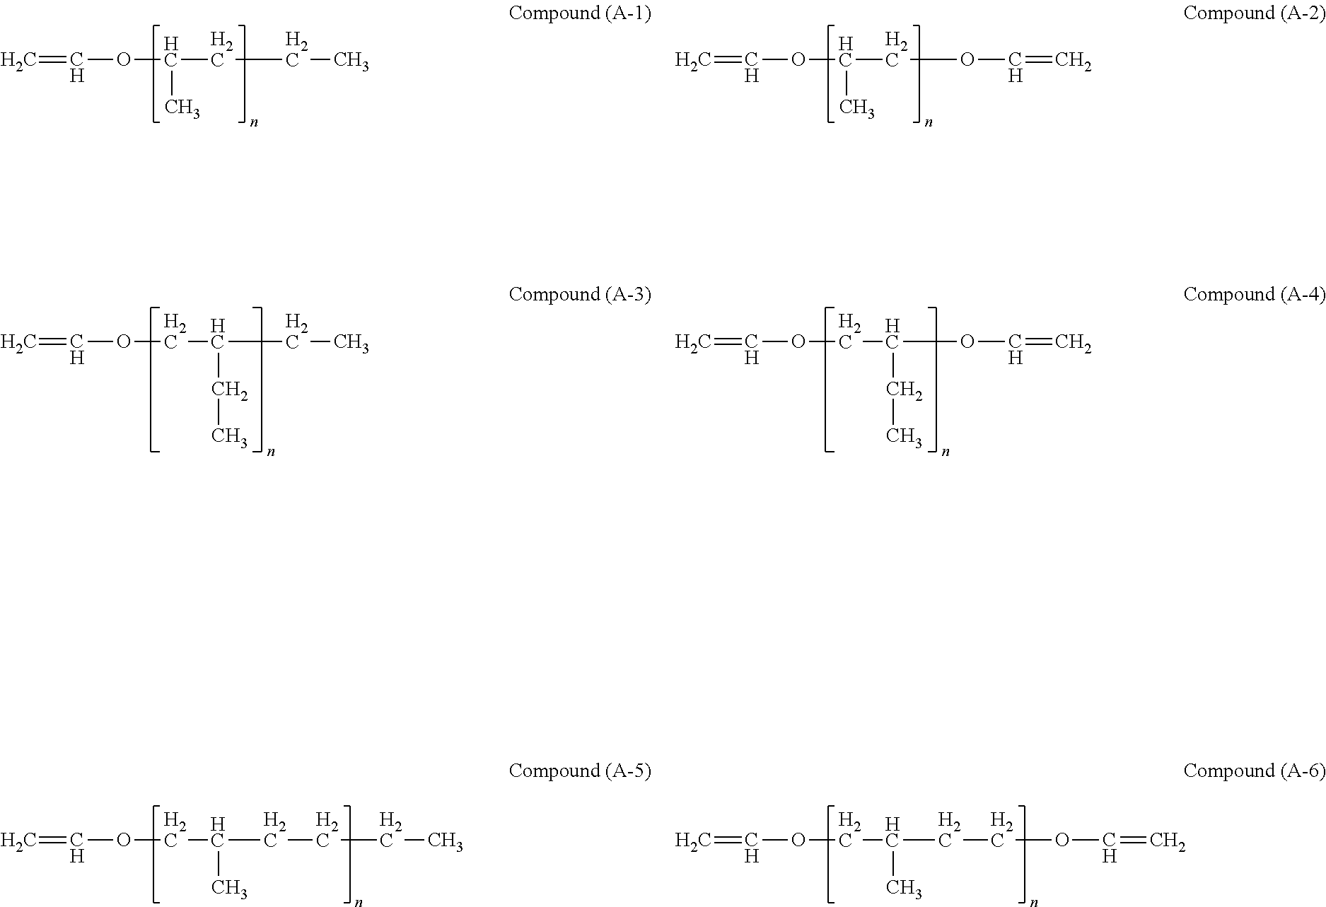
C=COC(CCC)C.C=COC(COC=C)C.C=COCC(CC)CC.C=COCC(OC=C)CC.C=COCC(CCCC)C.C=COCC(CCOC=C)C
